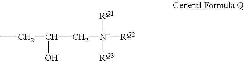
CCC(C[N+]([RQ2])([RQ3])[RQ1])O
